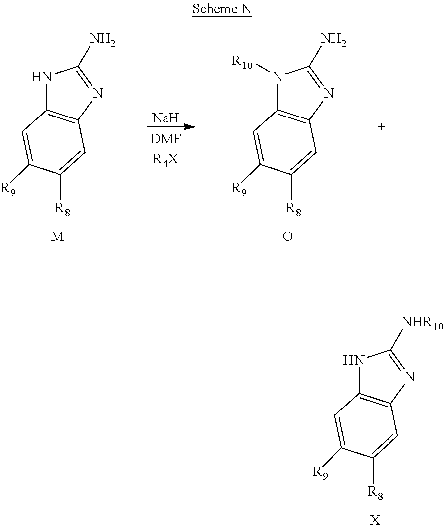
N1C2=C(N=C1N)C=C([R8])C([R9])=C2.[M].N1([R10])C2=C(N=C1N)C=C([R8])C([R9])=C2.O.[Na].N1C2=C(N=C1[NHR10])C=C([R8])C([R9])=C2.[X]
